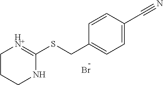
C1CCNC(SCC2=CC=C(C#N)C=C2)=[HN+]1.Br
